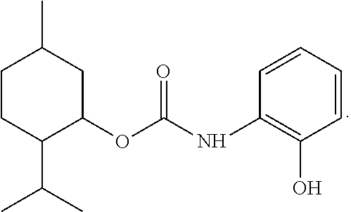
C1=CC=CC(NC(=O)OC2CC(C)CCC2C(C)C)=C1O
